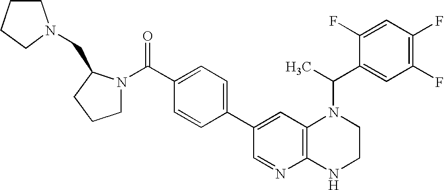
C1=C(C2=CC=C(C(=O)N3CCCC3CN3CCCC3)C=C2)C=NC2=C1N(C(C)C1=CC(F)=C(F)C=C1F)CCN2
